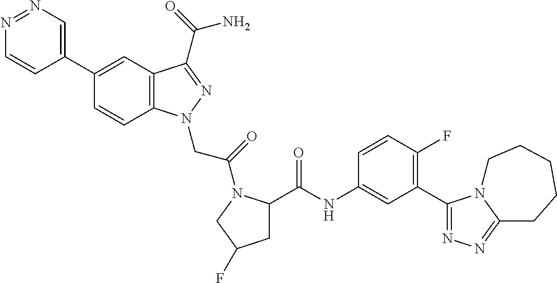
N1=NC=C(C2=CC3=C(C=C2)N(CC(=O)N2C(C(NC4=CC(C5=NN=C6N5CCCCC6)=C(F)C=C4)=O)CC(F)C2)N=C3C(=O)N)C=C1
